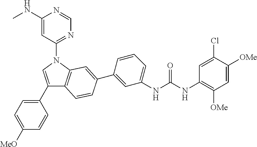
C1(NC)=CC(N2C=C(C3=CC=C([MeO])C=C3)C3=C2C=C(C2=CC(NC(NC4=C([OMe])C=C([OMe])C(Cl)=C4)=O)=CC=C2)C=C3)=NC=N1
